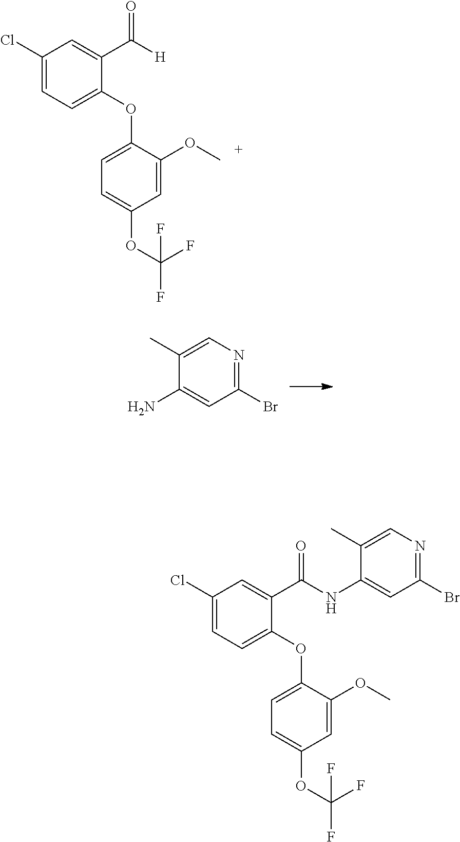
C1(Cl)=CC=C(OC2=CC=C(OC(F)(F)F)C=C2OC)C(C([H])=O)=C1.C1(C)=CN=C(Br)C=C1N.C1(Cl)=CC=C(OC2=CC=C(OC(F)(F)F)C=C2OC)C(C(NC2=CC(Br)=NC=C2C)=O)=C1
